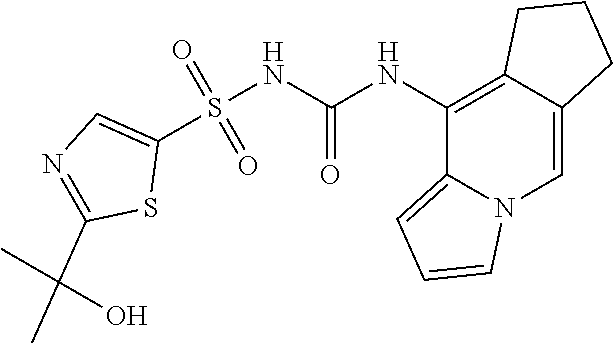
S(=O)(NC(NC1=C2CCCC2=CN2C1=CC=C2)=O)(C1=CN=C(C(C)(C)O)S1)=O
